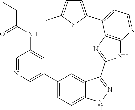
C1=NC=C(C2=CC=C3C(=C2)C(C2=NC4=C(N2)N=CC=C4C2=CC=C(C)S2)=NN3)C=C1NC(=O)CC
